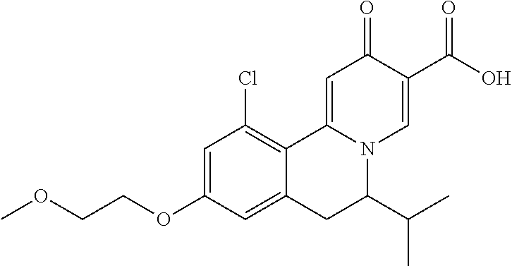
O(CCOC1=CC(Cl)=C2C(=C1)CC(C(C)C)N1C2=CC(=O)C(C(O)=O)=C1)C
